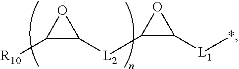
C1([R10])C([L2]C2C([L1]*)O2)O1
